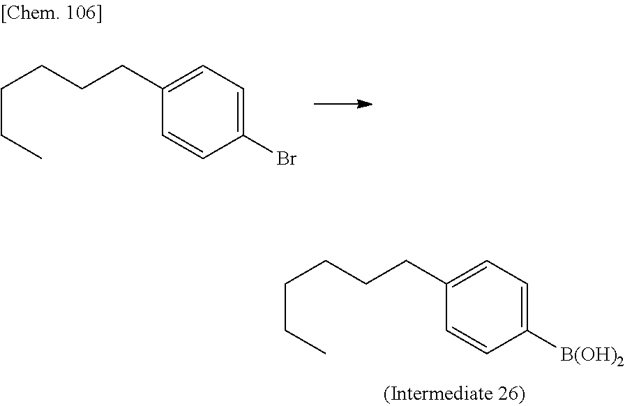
C(CC)CCCC1=CC=C(Br)C=C1.C(CC)CCCC1=CC=C([B(OH)2])C=C1
